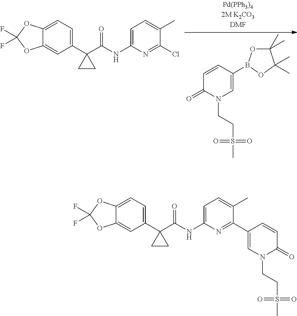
C12=CC=C(C3(C(NC4=CC=C(C)C(C5=CN(CCS(C)(=O)=O)C(=O)C=C5)=N4)=O)CC3)C=C1OC(F)(F)O2.C12=CC=C(C3(C(NC4=CC=C(C)C(Cl)=N4)=O)CC3)C=C1OC(F)(F)O2.C1=CC(B2OC(C)(C)C(C)(C)O2)=CN(CCS(C)(=O)=O)C1=O
